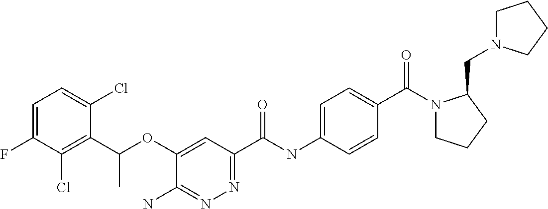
C1=C(F)C(Cl)=C(C(OC2=CC(C(NC3=CC=C(C(N4CCCC4CN4CCCC4)=O)C=C3)=O)=NN=C2N)C)C(Cl)=C1
